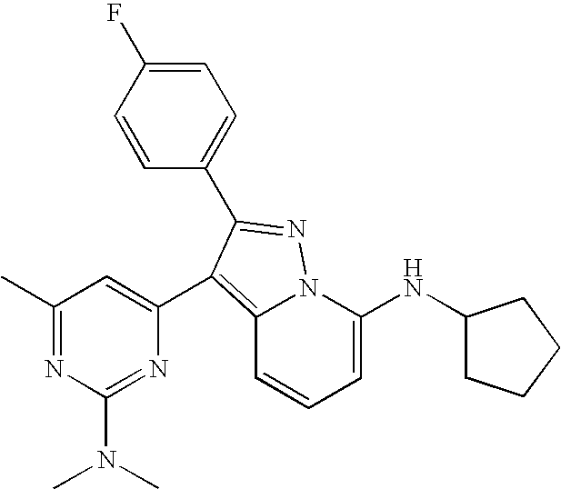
C12=C(C3=CC(C)=NC(N(C)C)=N3)C(C3=CC=C(F)C=C3)=NN1C(NC1CCCC1)=CC=C2
